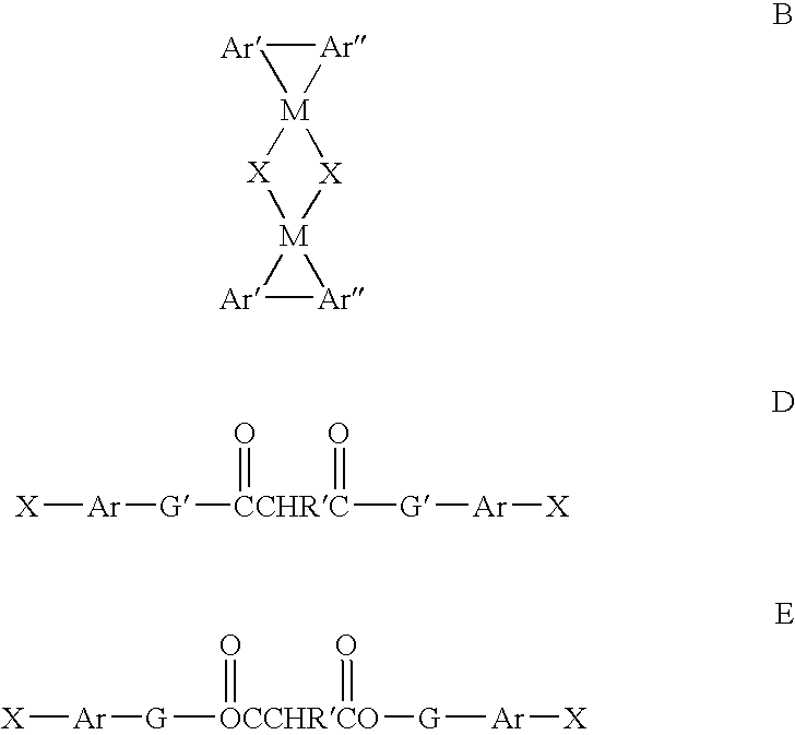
[Ar]1[Ar][M]12[X][M]1([X]2)[Ar][Ar]1.[X][Ar][G][CCHRC](=O)([G][Ar][X])=O.[X][Ar][G][OCCHRCO]([G][Ar][X])(=O)=O
